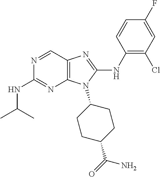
N1=CC2=C(N=C1NC(C)C)N(C1CCC(C(=O)N)CC1)C(NC1=C(Cl)C=C(F)C=C1)=N2
